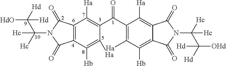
C1(=O)N(C(C([HdO])([Hd])[Hd])([Hc])[Hc])C(=O)C2=C1C([Ha])=C(C(C1=C([Ha])C([Hb])=C3C(=C1[Ha])C(=O)N(C(C([OHd])([Hd])[Hd])([Hc])[Hc])C3=O)=O)C([Ha])=C2[Hb]
